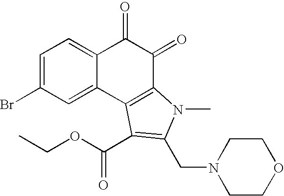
C1=C(Br)C=C2C(=C1)C(=O)C(=O)C1=C2C(C(OCC)=O)=C(CN2CCOCC2)N1C
